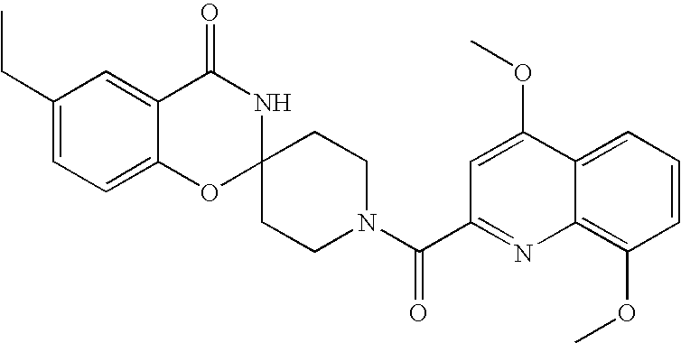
C1(CC)=CC=C2C(=C1)C(=O)NC1(O2)CCN(C(=O)C2=NC3=C(OC)C=CC=C3C(OC)=C2)CC1
